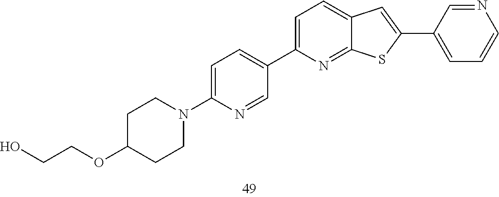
C1=C(N2CCC(OCCO)CC2)N=CC(C2=CC=C3C(=N2)SC(C2=CC=CN=C2)=C3)=C1
